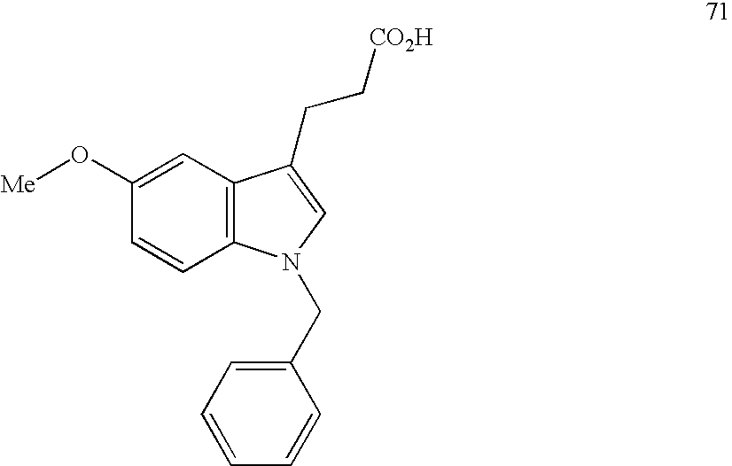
C1=C(O[Me])C=CC2=C1C(CC[CO2H])=CN2CC1=CC=CC=C1
